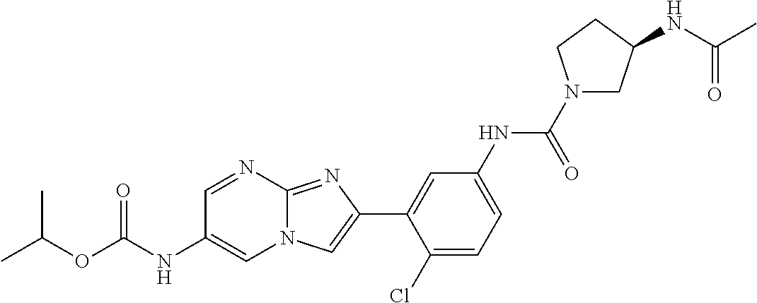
C1=NC2=NC(C3=CC(NC(N4CC(NC(C)=O)CC4)=O)=CC=C3Cl)=CN2C=C1NC(OC(C)C)=O
